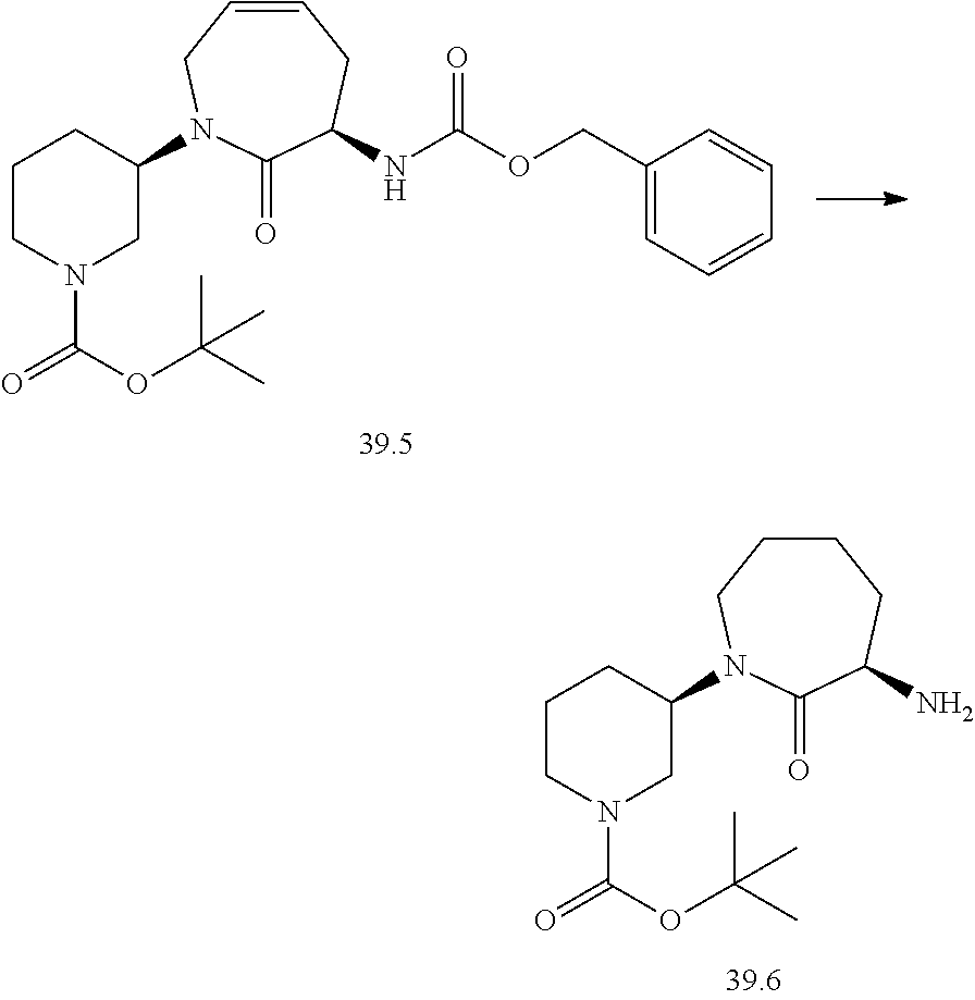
C1(COC(NC2C(=O)N(C3CN(C(OC(C)(C)C)=O)CCC3)CC=CC2)=O)=CC=CC=C1.NC1C(=O)N(C2CN(C(OC(C)(C)C)=O)CCC2)CCCC1
